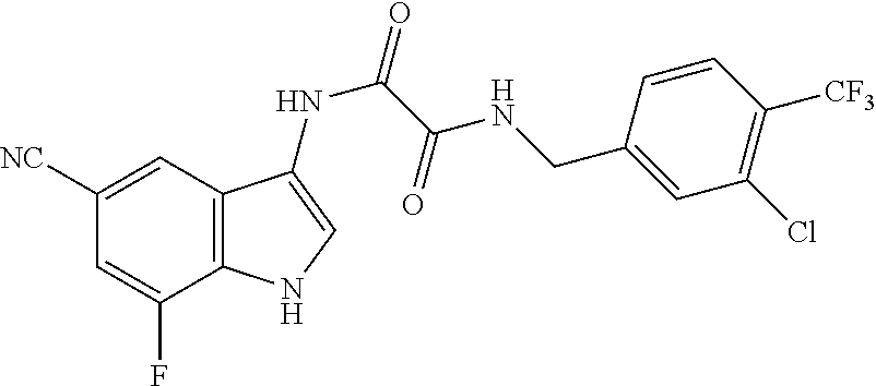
C1([NC])=CC2=C(C(F)=C1)NC=C2NC(=O)C(NCC1=CC(Cl)=C([CF3])C=C1)=O
